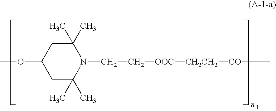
C1C(C)(C)N(CC[OOC][CH2CH2][CO]C)C(C)(C)CC1OC
